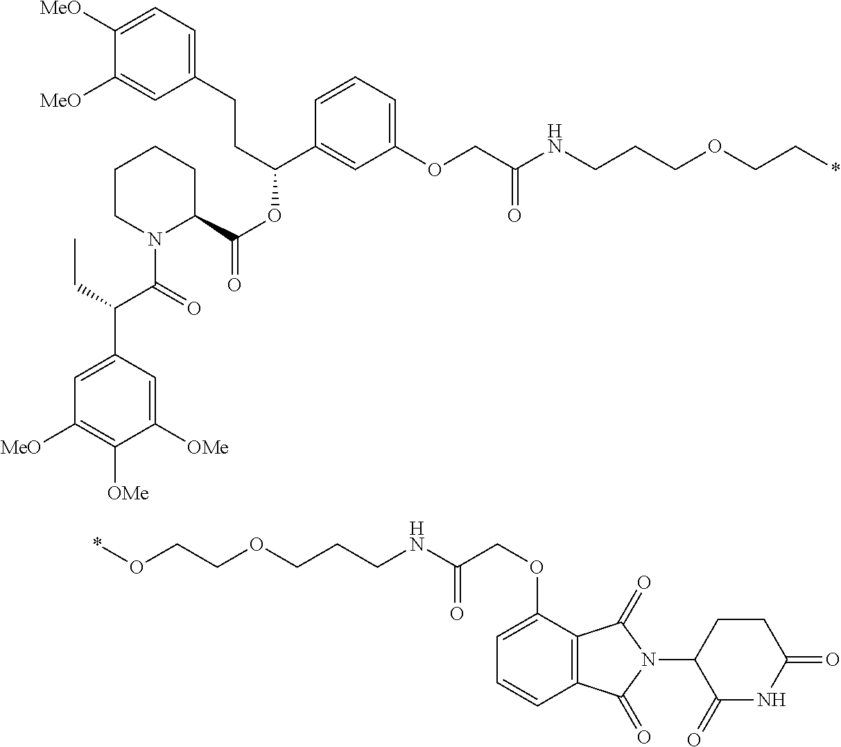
N(C(COC1=CC=CC2=C1C(=O)N(C1CCC(=O)NC1=O)C2=O)=O)CCCOCCO*.C(C(C1=CC(OCC(=O)NCCCOCC*)=CC=C1)OC(=O)C1CCCCN1C(=O)C(CC)C1=CC([MeO])=C([OMe])C([OMe])=C1)CC1=CC=C([MeO])C([MeO])=C1
